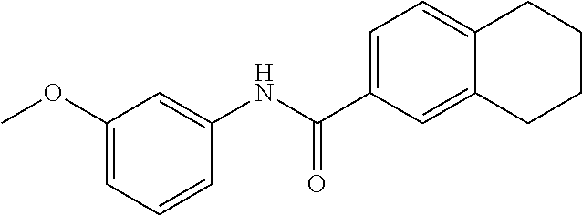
C1(OC)=CC=CC(NC(C2=CC=C3C(=C2)CCCC3)=O)=C1
